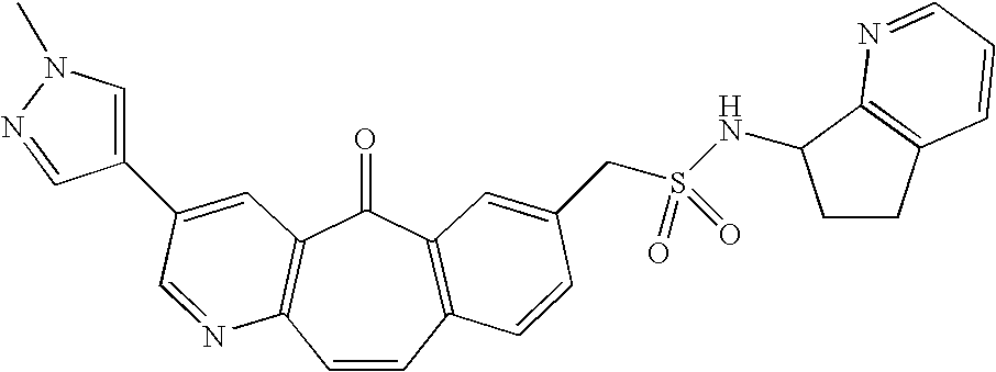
C1=CC2=C(C(=O)C3=C1N=CC(C1=CN(C)N=C1)=C3)C=C(CS(=O)(=O)NC1CCC3=C1N=CC=C3)C=C2
